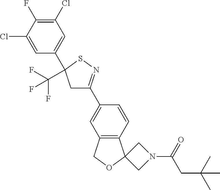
C1(Cl)=C(F)C(Cl)=CC(C2(C(F)(F)F)CC(C3=CC4=C(C=C3)C3(OC4)CN(C(=O)CC(C)(C)C)C3)=NS2)=C1
